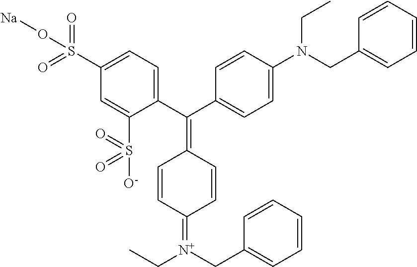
C1(S(O[Na])(=O)=O)=CC=C(C(C2=CC=C(N(CC)CC3=CC=CC=C3)C=C2)=C2C=CC(=[N+](CC)CC3=CC=CC=C3)C=C2)C(S(=O)([O-])=O)=C1
